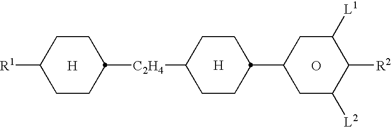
C1CC([R1])CCC1[C2H4]C1CCC(C2CC([L2])C([R2])C([L1])C2)CC1.[H].[H].O
